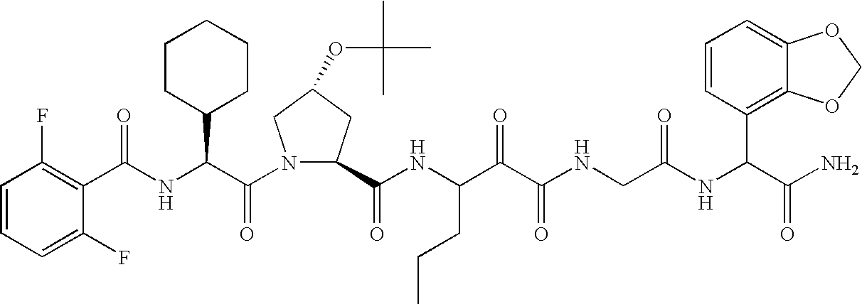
C(NC(C(N1C(C(NC(C(C(NCC(NC(C(N)=O)C2=C3C(=CC=C2)OCO3)=O)=O)=O)CCC)=O)CC(OC(C)(C)C)C1)=O)C1CCCCC1)(=O)C1=C(F)C=CC=C1F
